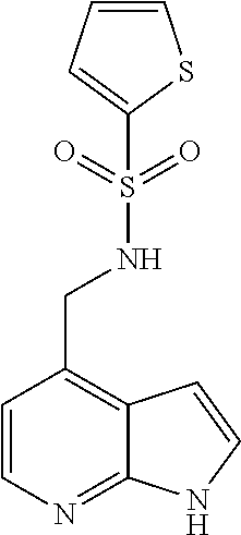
C1=CN=C2C(=C1CNS(=O)(=O)C1=CC=CS1)C=CN2
